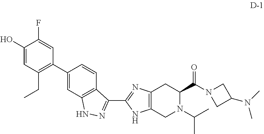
C1(O)=CC(CC)=C(C2=CC3=C(C=C2)C(C2=NC4=C(N2)CN(C(C)C)C(C(=O)N2CC(N(C)C)C2)C4)=NN3)C=C1F
